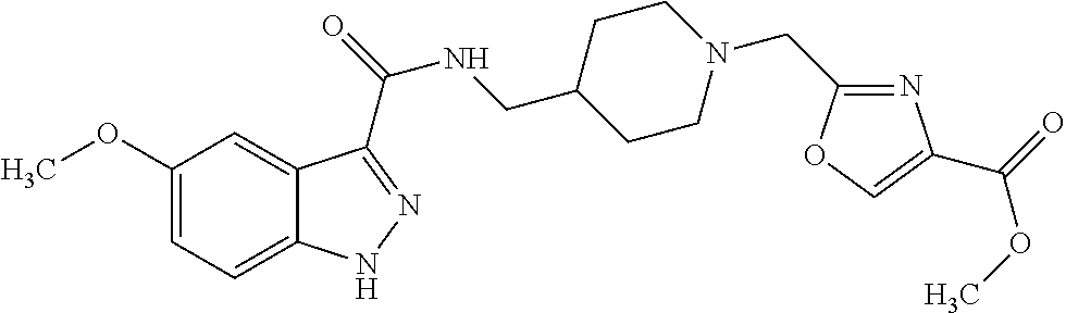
C1(OC)=CC=C2C(=C1)C(C(=O)NCC1CCN(CC3=NC(C(OC)=O)=CO3)CC1)=NN2
